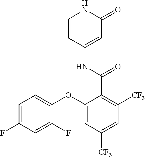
C1=CC(NC(=O)C2=C([CF3])C=C([CF3])C=C2OC2=CC=C(F)C=C2F)=CC(=O)N1
